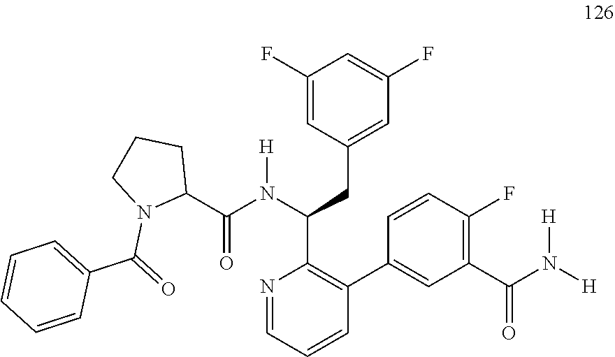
N1=CC=CC(C2=CC(C(N([H])[H])=O)=C(F)C=C2)=C1C(N(C(=O)C1CCCN1C(=O)C1=CC=CC=C1)[H])CC1=CC(F)=CC(F)=C1
